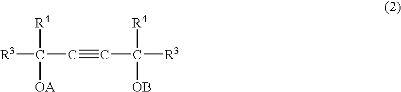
[R3]C(C#CC([R3])([R4])[OB])([R4])[OA]
